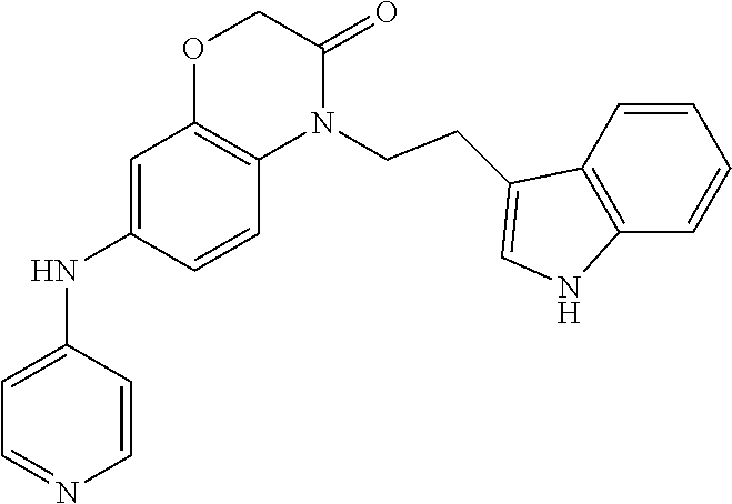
C1=C(NC2=CC=NC=C2)C=CC2=C1OCC(=O)N2CCC1=CNC2=C1C=CC=C2
